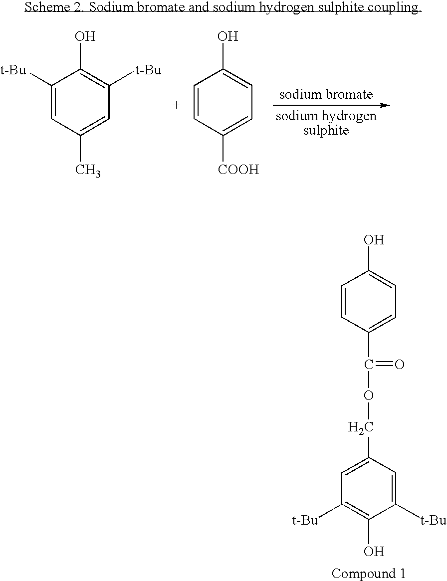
C1=CC(C(=O)OCC2=CC([t-Bu])=C(O)C([t-Bu])=C2)=CC=C1O.C1([t-Bu])=CC(C)=CC([t-Bu])=C1O.C1=CC([COOH])=CC=C1O
